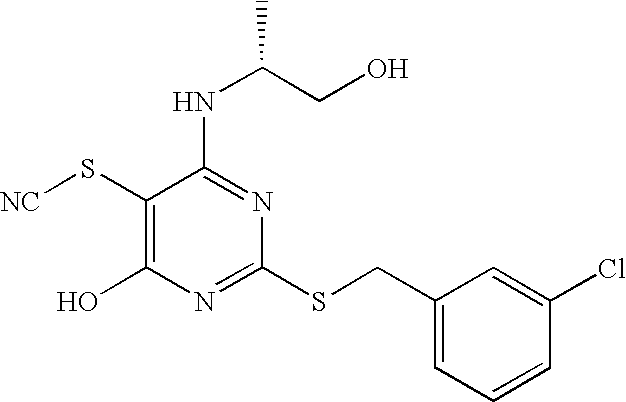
C1(S[NC])=C(O)N=C(SCC2=CC=CC(Cl)=C2)N=C1NC(CO)C
